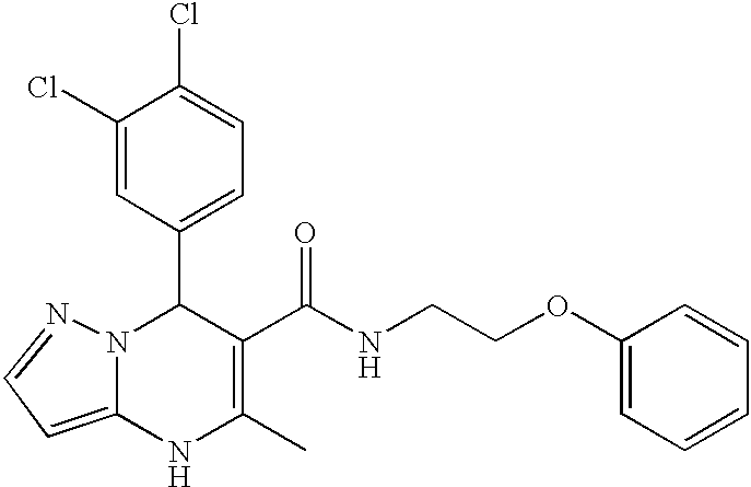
C1(Cl)=CC(C2N3C(=CC=N3)NC(C)=C2C(=O)NCCOC2=CC=CC=C2)=CC=C1Cl
